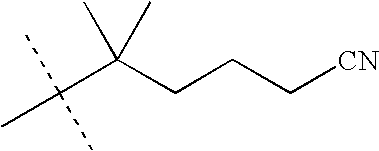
CC(C(CCC[CN])(C)C)(C)C
